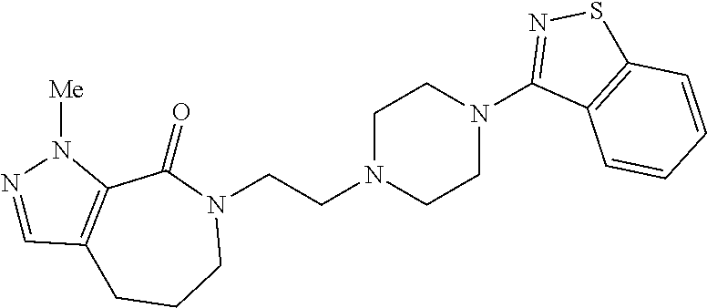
N1(CCN2CCN(C3=NSC4=C3C=CC=C4)CC2)C(=O)C2=C(CCC1)C=NN2[Me]
